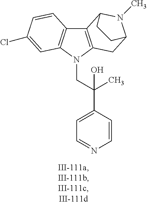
C12=C(N(CC(C3=CC=NC=C3)(O)C)C3=C1C=CC(Cl)=C3)CC1N(C)C2CC1
